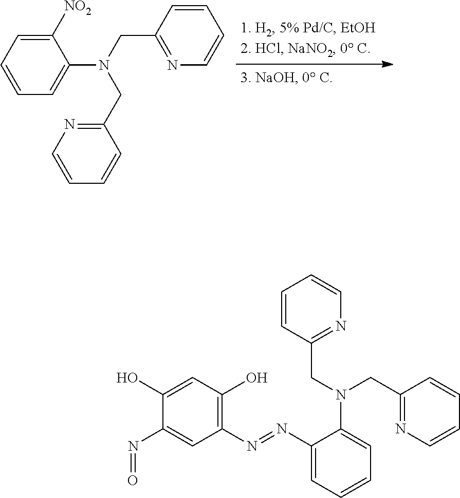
C1([NO2])=CC=CC=C1N(CC1=NC=CC=C1)CC1=NC=CC=C1.C1(O)=CC(O)=C(N=NC2=CC=CC=C2N(CC2=NC=CC=C2)CC2=NC=CC=C2)C=C1N=O
